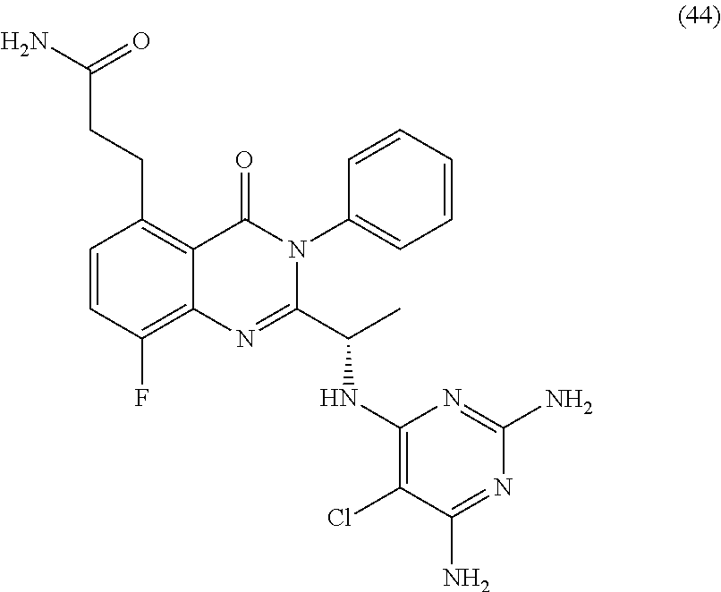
C1=CC(F)=C2C(=C1CCC(=O)N)C(=O)N(C1=CC=CC=C1)C(C(C)NC1=C(Cl)C(N)=NC(N)=N1)=N2
